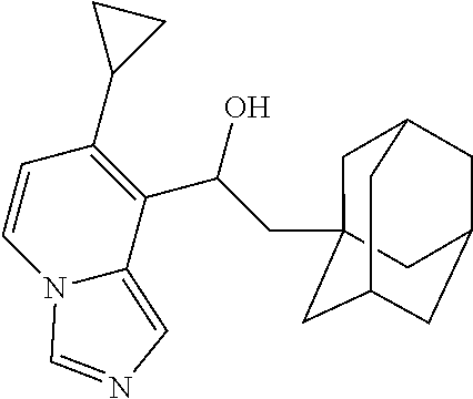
C1(C2=C(C(O)CC34CC5CC(CC(C3)C5)C4)C3=CN=CN3C=C2)CC1
